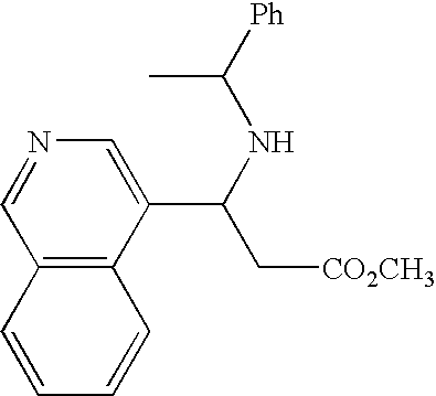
N1=CC2=C(C(C(C[CO2CH3])NC([Ph])C)=C1)C=CC=C2
